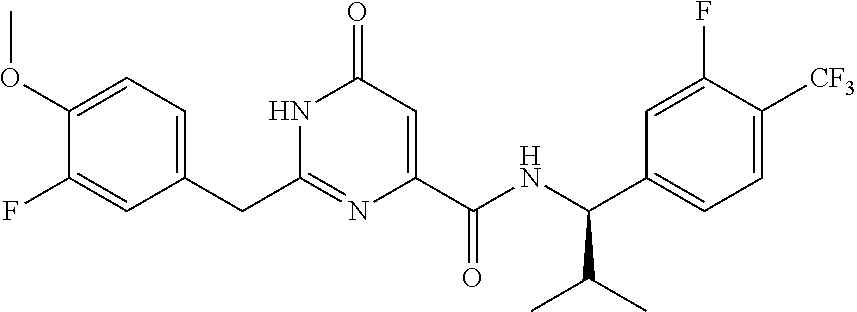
C(C1=CC=C(OC)C(F)=C1)C1=NC(C(NC(C2=CC=C([CF3])C(F)=C2)C(C)C)=O)=CC(=O)N1
